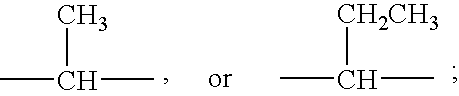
CC(C)C.CC(C)[CH2CH3]
